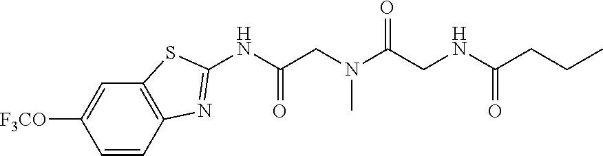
C1=CC2=C(C=C1[F3CO])SC(NC(CN(C(CNC(CCC)=O)=O)C)=O)=N2
